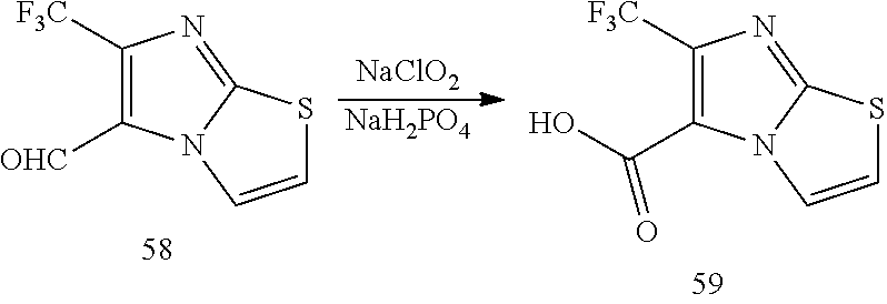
C1([F3C])=C([OHC])N2C(=N1)SC=C2.[NaClO2].[NaH2PO4].C1([F3C])=C(C(O)=O)N2C(=N1)SC=C2
